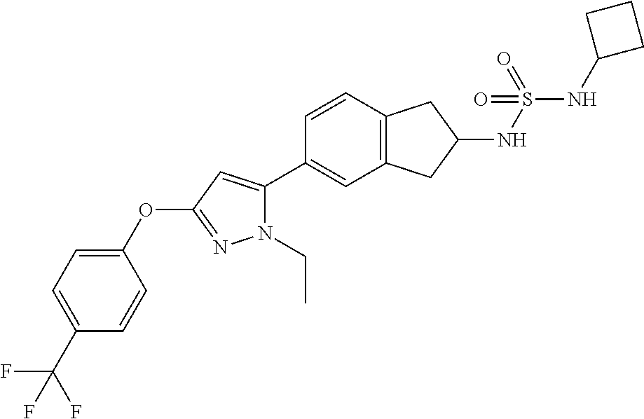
C1=CC2=C(C=C1C1=CC(OC3=CC=C(C(F)(F)F)C=C3)=NN1CC)CC(NS(=O)(NC1CCC1)=O)C2
